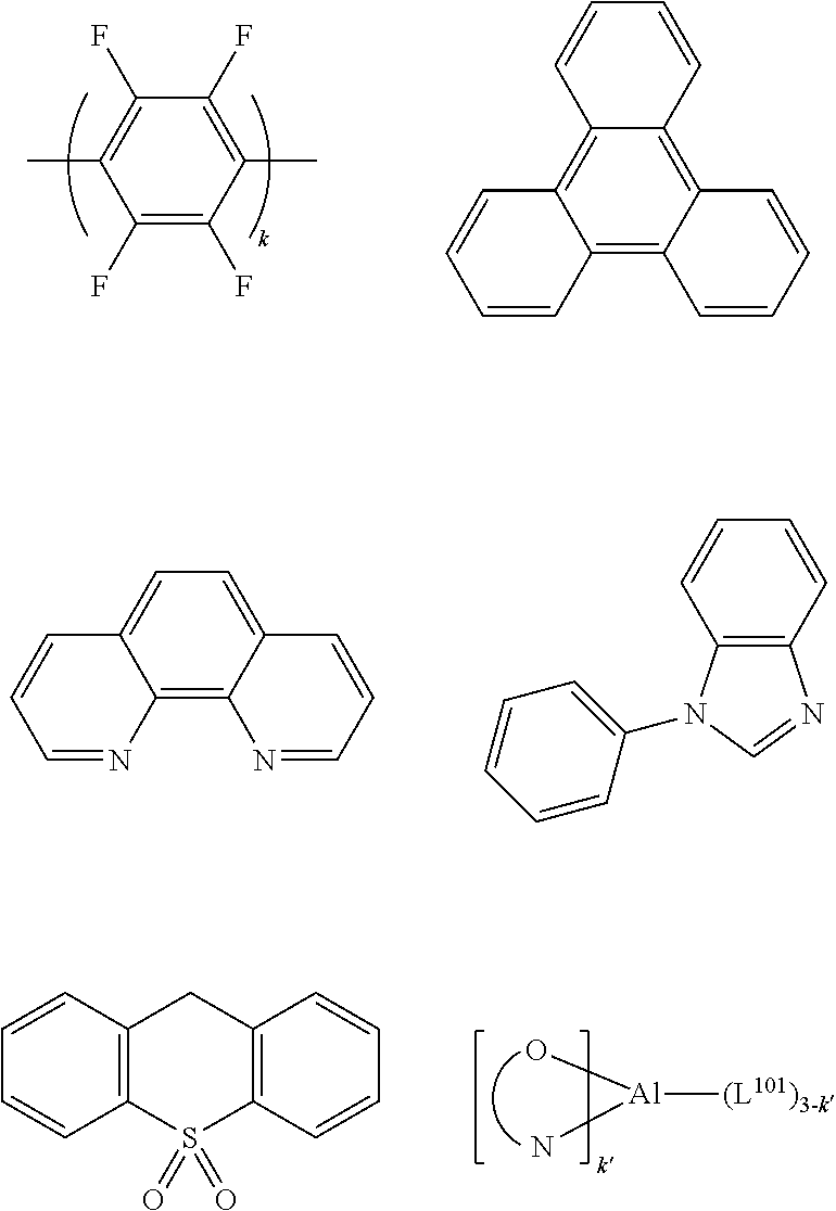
C1(F)=C(F)C(C)=C(F)C(F)=C1C.C12=C3C(=C4C(=C1C=CC=C2)C=CC=C4)C=CC=C3.C12=C3C(=CC=C1C=CC=N2)C=CC=N3.C12=C(C=CC=C1)N=CN2C1=CC=CC=C1.[Al](O)(N)[(L101)3-k].C12=C(C=CC=C1)CC1=C(S2(=O)=O)C=CC=C1
